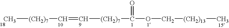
C[(CH2)7]C=C[(CH2)7]C(OC[(CH2)13]C)=O
